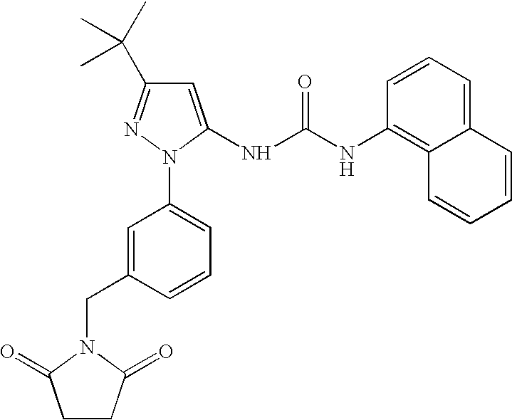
C1=C(NC(NC2=C3C(=CC=C2)C=CC=C3)=O)N(C2=CC=CC(CN3C(=O)CCC3=O)=C2)N=C1C(C)(C)C
